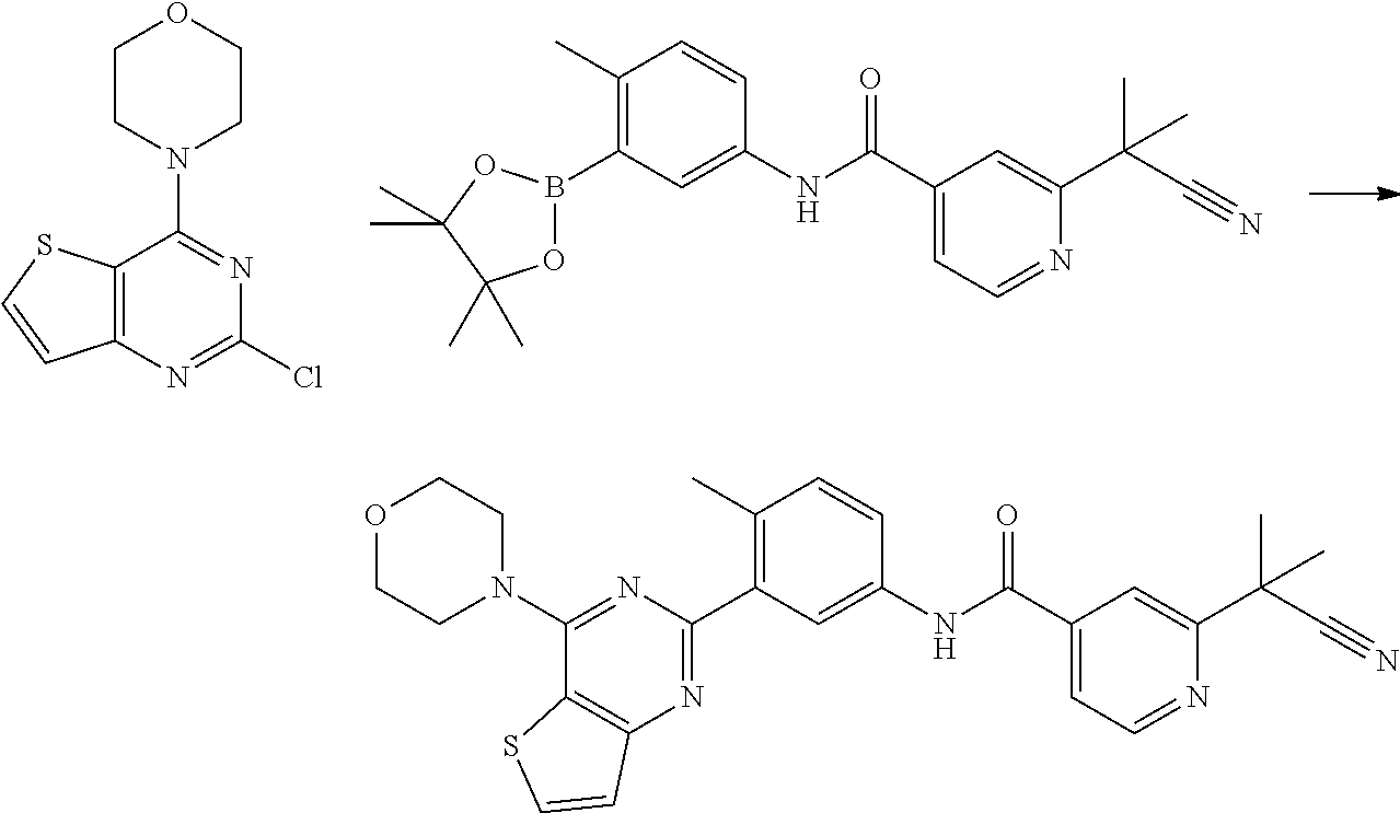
C12=C(N=C(Cl)N=C1N1CCOCC1)C=CS2.C1(C)=C(B2OC(C)(C)C(C)(C)O2)C=C(NC(=O)C2=CC=NC(C(C#N)(C)C)=C2)C=C1.C1(C2=NC3=C(C(N4CCOCC4)=N2)SC=C3)=C(C)C=CC(NC(=O)C2=CC=NC(C(C#N)(C)C)=C2)=C1
